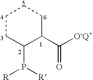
C1CC(P([R])[R])C(C([O-Q+])=O)CC1
